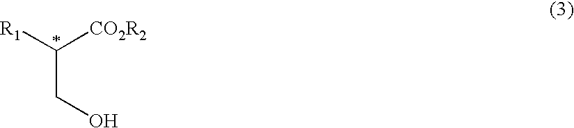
[R1]C([CO2R2])CO
